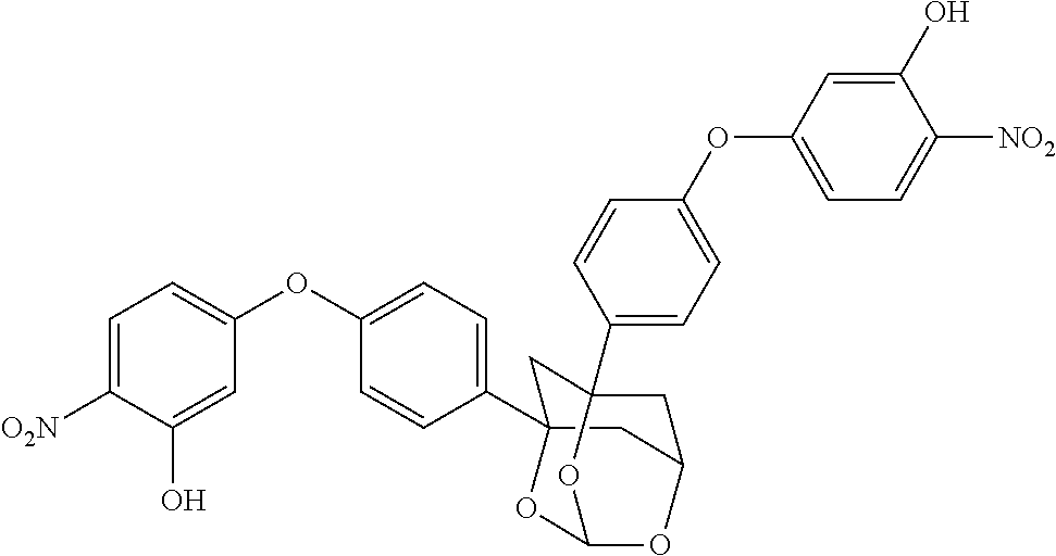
C1C2(C3=CC=C(OC4=CC=C([O2N])C(O)=C4)C=C3)CC3CC1(C1=CC=C(OC4=CC=C([NO2])C(O)=C4)C=C1)OC(O2)O3
